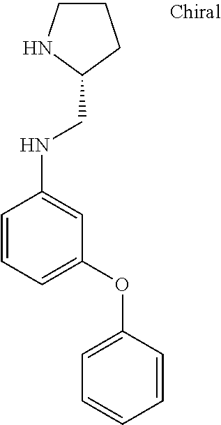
C1CNC(CNC2=CC(OC3=CC=CC=C3)=CC=C2)C1
